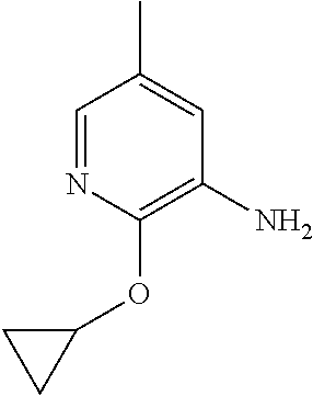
C1=NC(OC2CC2)=C(N)C=C1C
